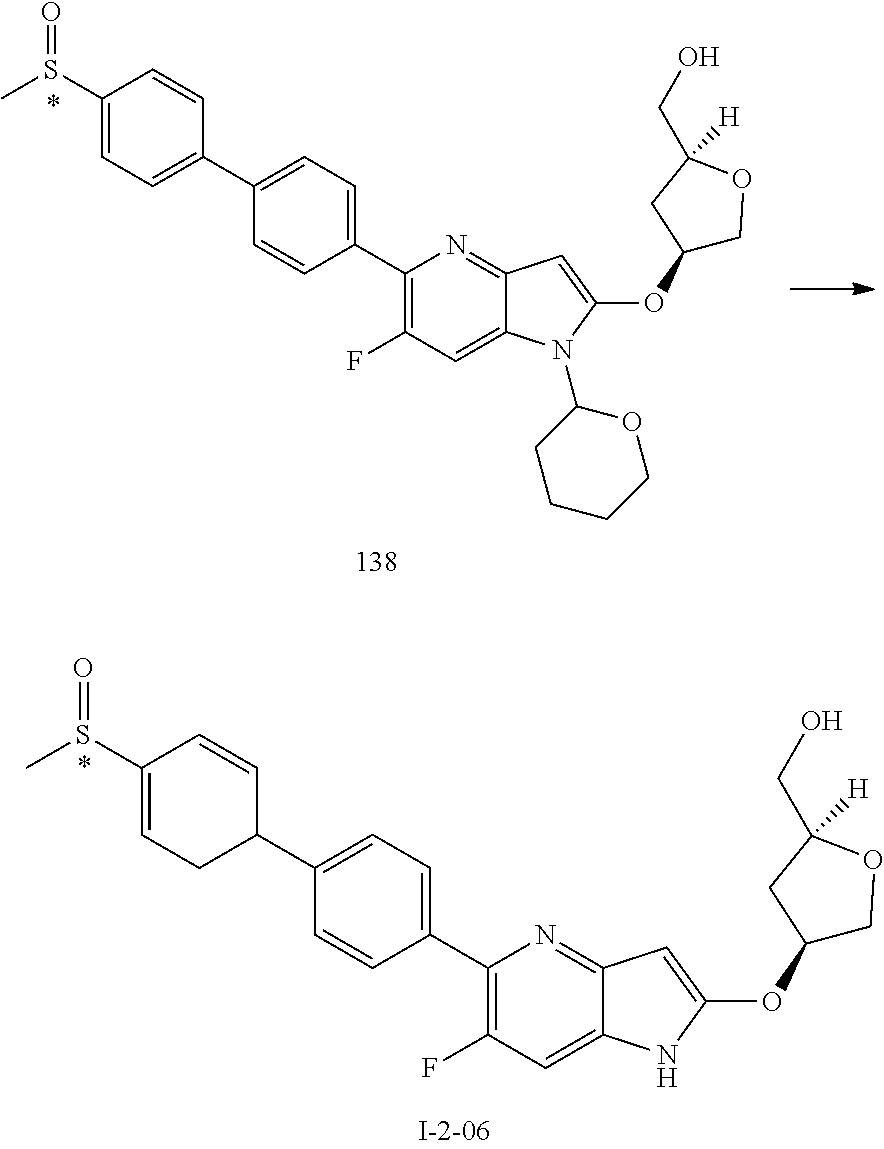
C1(C2=CC=C(C3=CC=C(S(C)=O)C=C3)C=C2)=C(F)C=C2C(=N1)C=C(OC1COC(CO)([H])C1)N2C1CCCCO1.C1(C2=CC=C(C3C=CC(S(C)=O)=CC3)C=C2)=C(F)C=C2C(=N1)C=C(OC1COC(CO)([H])C1)N2
